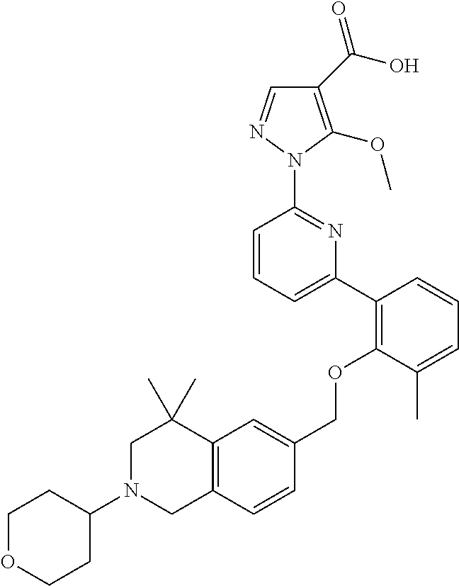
C1(C(O)=O)=C(OC)N(C2=NC(C3=C(OCC4=CC5=C(C=C4)CN(C4CCOCC4)CC5(C)C)C(C)=CC=C3)=CC=C2)N=C1
